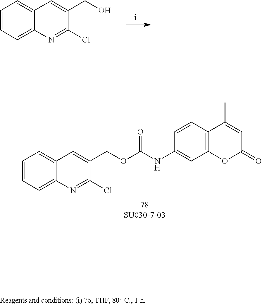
C1=CC=C2C(=C1)C=C(COC(NC1=CC3=C(C=C1)C(C)=CC(=O)O3)=O)C(Cl)=N2.C1=CC=C2C(=C1)C=C(CO)C(Cl)=N2
